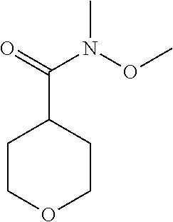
C1COCCC1C(N(OC)C)=O
